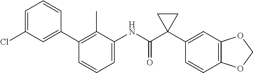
C1=C(NC(C2(C3=CC4=C(C=C3)OCO4)CC2)=O)C(C)=C(C2=CC(Cl)=CC=C2)C=C1
